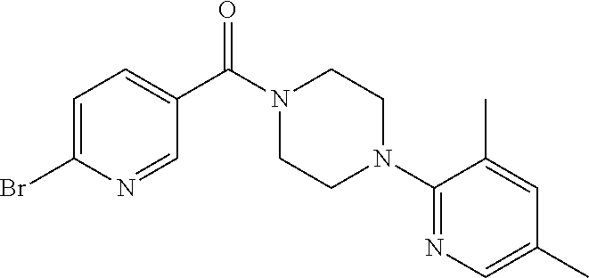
C1=C(Br)N=CC(C(N2CCN(C3=NC=C(C)C=C3C)CC2)=O)=C1
